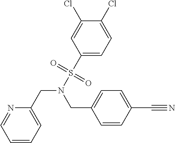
C1=CC=C(CN(S(=O)(=O)C2=CC=C(Cl)C(Cl)=C2)CC2=CC=C(C#N)C=C2)N=C1
